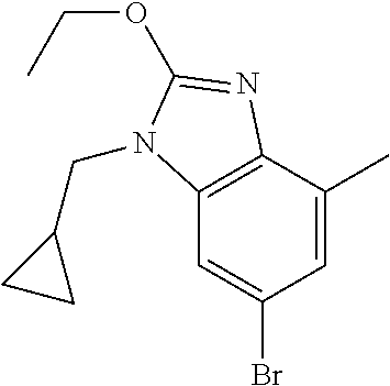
BrC1=CC2=C(C(C)=C1)N=C(OCC)N2CC1CC1
